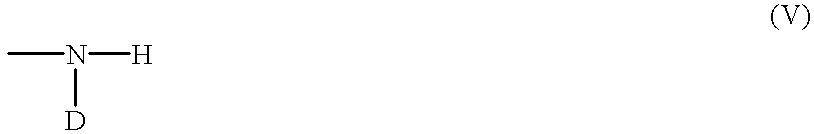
CN([H])[D]
